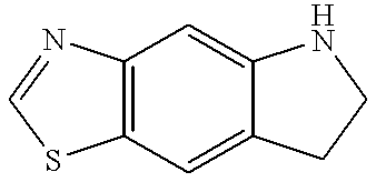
C12=C(C=C3C(=C1)NCC3)SC=N2
